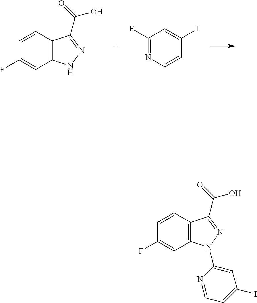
C12=C(C(C(=O)O)=NN1)C=CC(F)=C2.C1(I)=CC(F)=NC=C1.C12=C(C=CC(F)=C1)C(C(O)=O)=NN2C1=CC(I)=CC=N1
